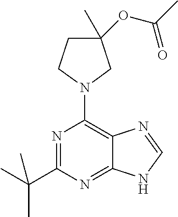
N1=C(C(C)(C)C)N=C2C(=C1N1CC(C)(OC(C)=O)CC1)N=CN2
